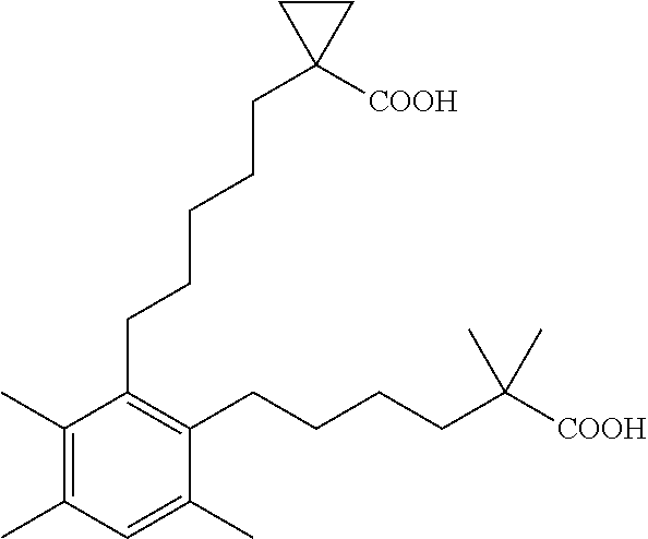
C1(C)=C(C)C(CCCCCC2([COOH])CC2)=C(CCCCC(C)(C)[COOH])C(C)=C1
